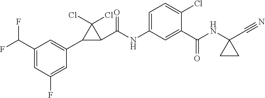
C1(C(F)F)=CC(F)=CC(C2C(C(NC3=CC=C(Cl)C(C(NC4(C#N)CC4)=O)=C3)=O)C2(Cl)Cl)=C1
